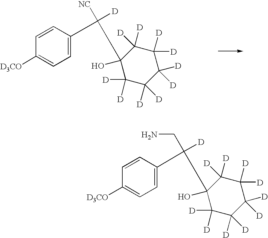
C1(O)(C(C2=CC=C([D3CO])C=C2)([NC])[D])C([D])([D])C([D])([D])C([D])([D])C([D])([D])C1([D])[D].C1(O)(C(C2=CC=C([D3CO])C=C2)(CN)[D])C([D])([D])C([D])([D])C([D])([D])C([D])([D])C1([D])[D]
